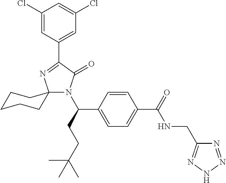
N1(C(CCC(C)(C)C)C2=CC=C(C(=O)NCC3=NNN=N3)C=C2)C(=O)C(C2=CC(Cl)=CC(Cl)=C2)=NC12CCCCC2
